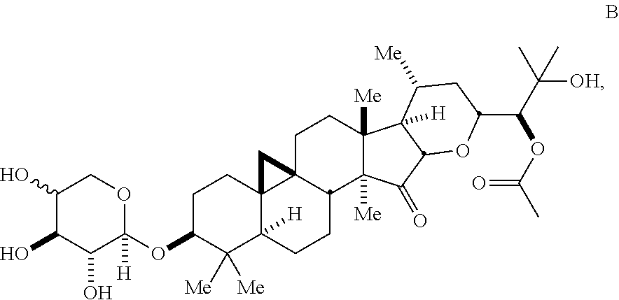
C1C(OC2([H])OCC(O)C(O)C2O)C([Me])([Me])C2([H])C3(C1)C1(C(CC2)C2([Me])C([Me])(CC1)C1([H])C(C2=O)OC(C(C(C)([OH])C)OC(C)=O)CC1[Me])C3
